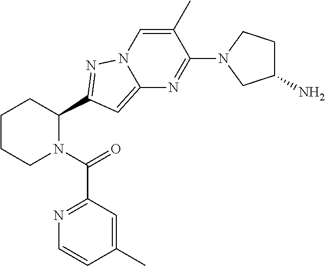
C1CCN(C(=O)C2=NC=CC(C)=C2)C(C2=NN3C=C(C)C(N4CC(N)CC4)=NC3=C2)C1
